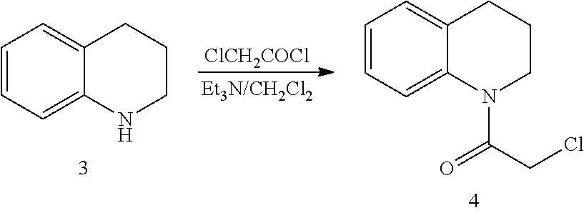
C1=C2C(=CC=C1)N(C(CCl)=O)CCC2.[ClCH2COCl].C1=C2C(=CC=C1)NCCC2
